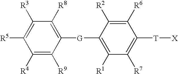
C1([R4])=C([R9])C([G]C2=C([R1])C([R7])=C([T][X])C([R6])=C2[R2])=C([R8])C([R3])=C1[R5]
